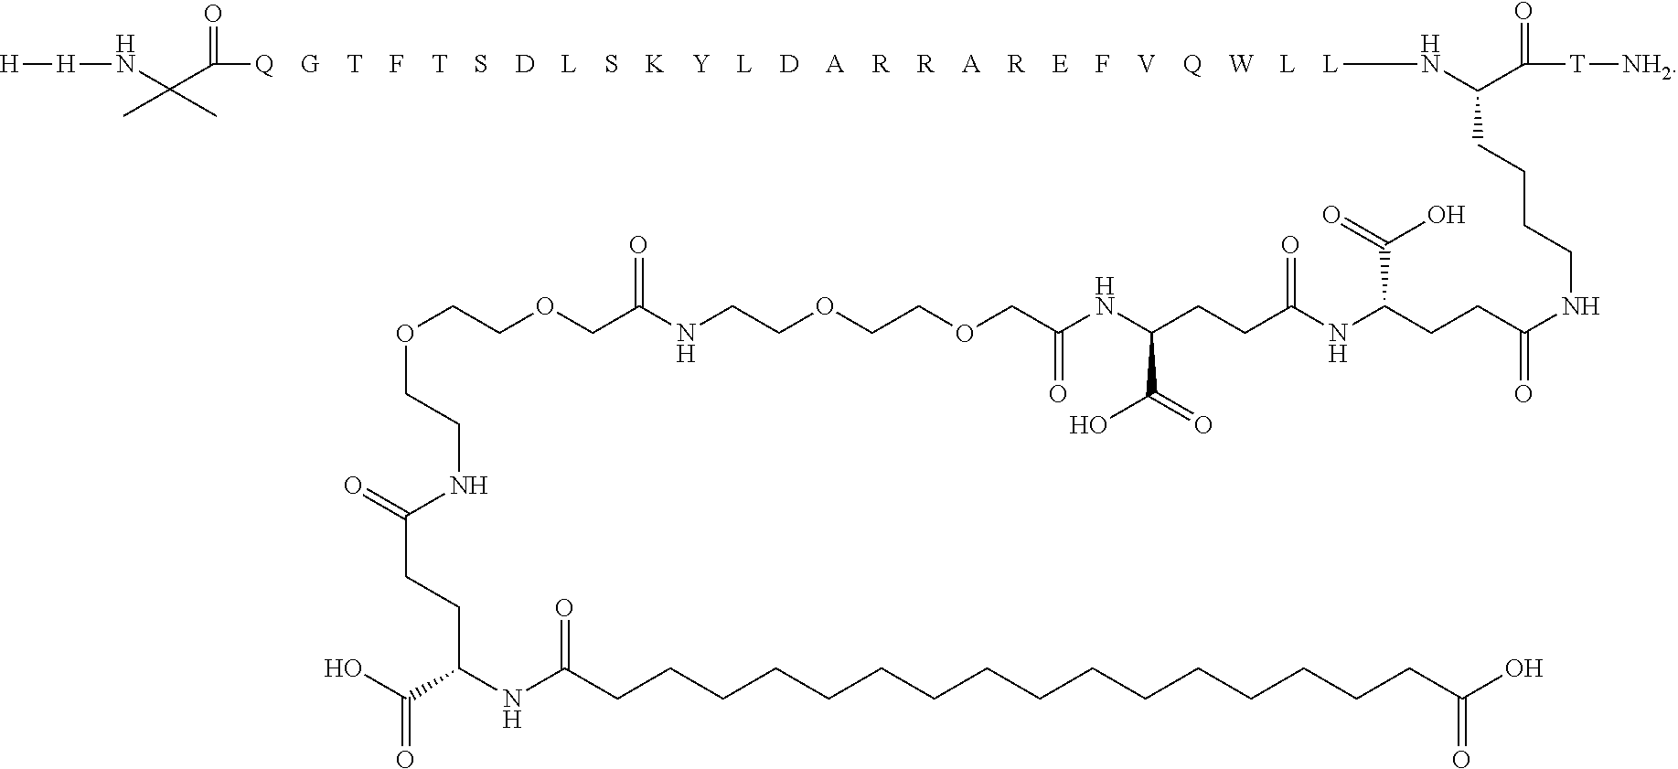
[H][H]NC(C([Q    G    T    F    T    S    D    L    S    K    Y    L    D    A    R    R    A    R    E    F    V    Q    W    L    L]NC(C([T][NH2])=O)CCCCNC(CCC(NC(CCC(NC(COCCOCCNC(COCCOCCNC(CCC(C(=O)O)NC(CCCCCCCCCCCCCCCCC(O)=O)=O)=O)=O)=O)C(=O)O)=O)C(O)=O)=O)=O)(C)C
